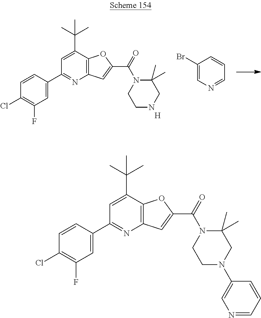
[H].C1(Br)=CN=CC=C1.C1(C2=CC(F)=C(Cl)C=C2)=NC2=C(C(C(C)(C)C)=C1)OC(C(=O)N1CCNCC1(C)C)=C2.C1(C2=CC(F)=C(Cl)C=C2)=NC2=C(C(C(C)(C)C)=C1)OC(C(N1CCN(C3=CN=CC=C3)CC1(C)C)=O)=C2
